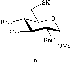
C1([BnO])C([BnO])C([BnO])C([OMe])OC1C[SK]
